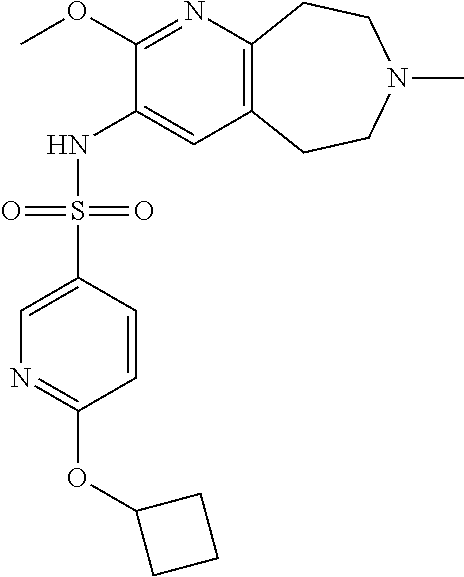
C12=C(CCN(C)CC1)C=C(NS(C1=CN=C(OC3CCC3)C=C1)(=O)=O)C(OC)=N2
